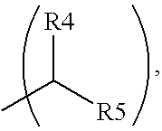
CC([R5])[R4]
